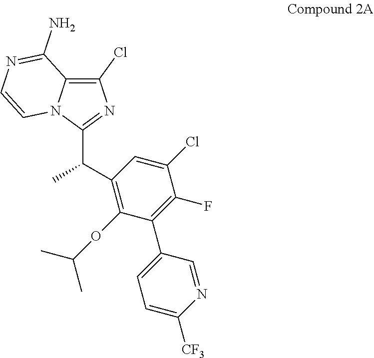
C12=C(Cl)N=C(C(C3=C(OC(C)C)C(C4=CC=C([CF3])N=C4)=C(F)C(Cl)=C3)C)N1C=CN=C2N
